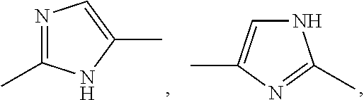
N1=C(C)NC(C)=C1.C1=C(C)N=C(C)N1
